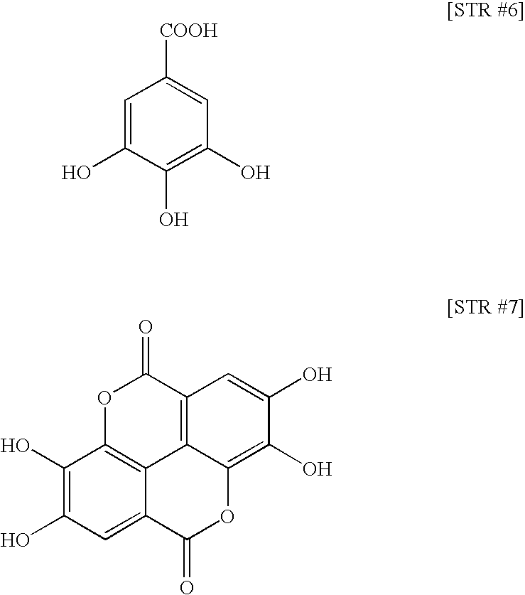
C1=C(O)C(O)=C(O)C=C1[COOH].C1(O)=C(O)C=C2C3=C1OC(=O)C1=C3C(=C(O)C(O)=C1)OC2=O
